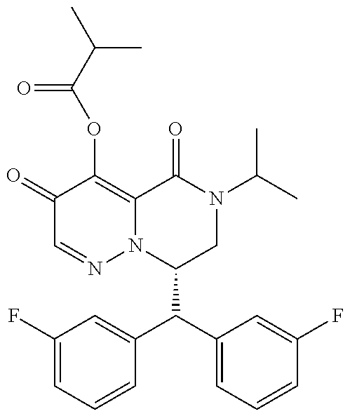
C1(C(C2=CC(F)=CC=C2)C2=CC=CC(F)=C2)CN(C(C)C)C(=O)C2=C(OC(C(C)C)=O)C(=O)C=NN12
